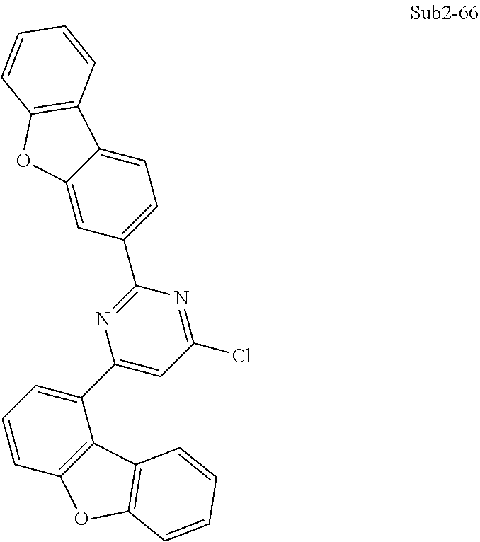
C12=CC(C3=NC(C4=CC=CC5=C4C4=C(O5)C=CC=C4)=CC(Cl)=N3)=CC=C1C1=C(O2)C=CC=C1
